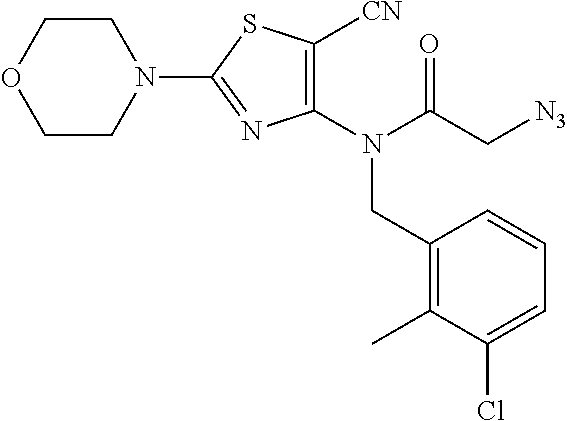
C1CN(C2=NC(N(C(=O)C[N3])CC3=C(C)C(Cl)=CC=C3)=C([CN])S2)CCO1
